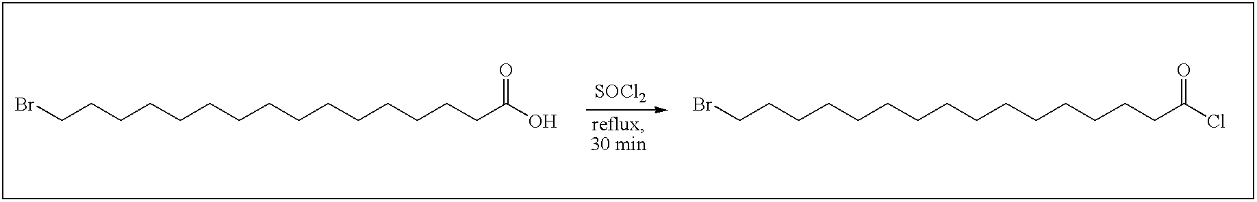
BrCCCCCCCCCCCCCCCC(O)=O.BrCCCCCCCCCCCCCCCC(Cl)=O.[SOCl2]
